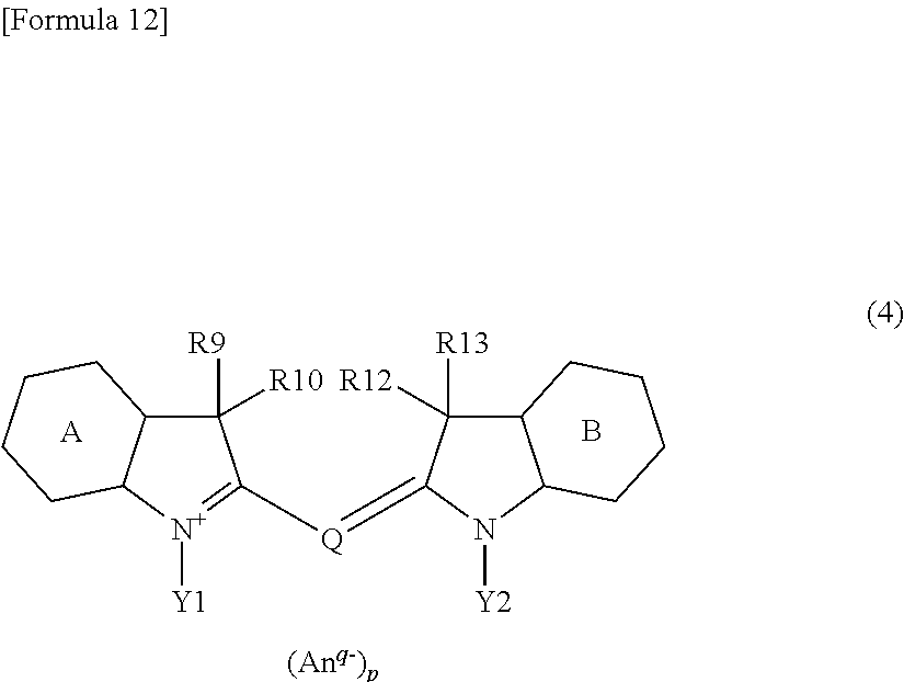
[A].C1([R9])([R10])C([Q]=C2C([R12])([R13])C3C(N2[Y2])CCCC3)=[N+]([Y1])C2C1CCCC2.B
